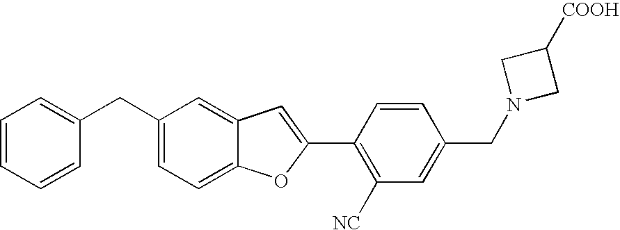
C1(C2=CC3=CC(CC4=CC=CC=C4)=CC=C3O2)=C([NC])C=C(CN2CC([COOH])C2)C=C1
